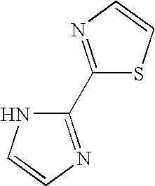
C1(C2=NC=CN2)=NC=CS1
